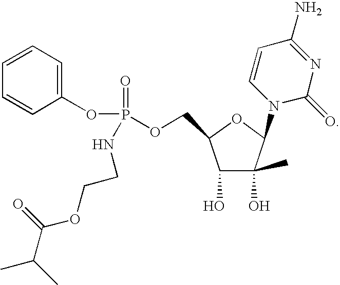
C1=CC=C(OP(=O)(OCC2C(O)C(O)(C)C(N3C(=O)N=C(N)C=C3)O2)NCCOC(=O)C(C)C)C=C1
